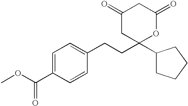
C1(=O)CC(C2CCCC2)(CCC2=CC=C(C(OC)=O)C=C2)OC(=O)C1
